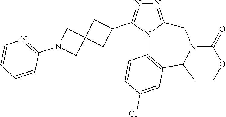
N1=C2N(C(C3CC4(C3)CN(C3=NC=CC=C3)C4)=N1)C1=C(C(C)N(C(=O)OC)C2)C=C(Cl)C=C1
